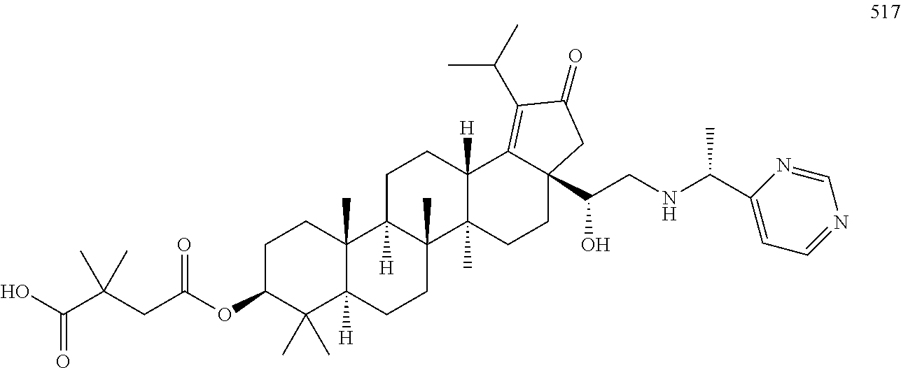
C1C(OC(=O)CC(C(=O)O)(C)C)C(C)(C)C2([H])C(C)(C1)C1([H])C(C)(CC2)C2(C)C([H])(CC1)C1=C(C(C)C)C(=O)CC1(C(CNC(C1=CC=NC=N1)C)O)CC2
